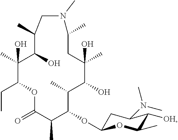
C1(C)(O)C(CC)OC(=O)C(C)C(OC2CC(N(C)C)C([OH])C(C)O2)C(C)C(O)C(C)(O)CC(C)N(C)CC(C)C1O
